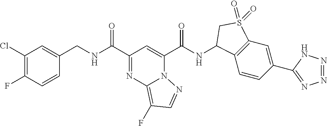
C1=CC(F)=C(Cl)C=C1CNC(=O)C1=NC2=C(F)C=NN2C(C(NC2C3=C(C=C(C4=NN=NN4)C=C3)S(=O)(=O)C2)=O)=C1
